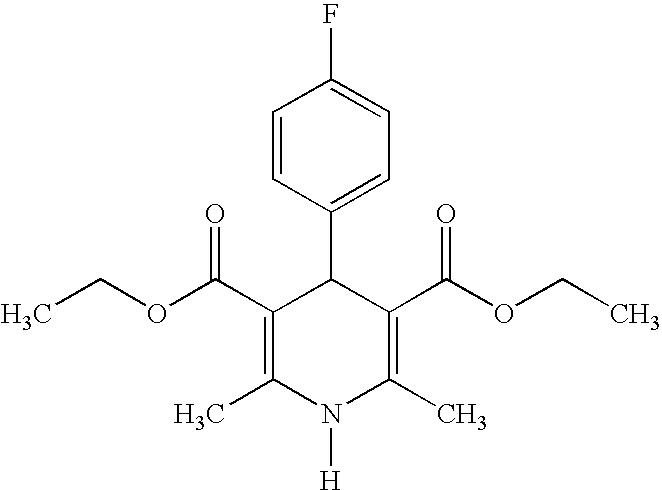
C1(C(OCC)=O)=C(C)N([H])C(C)=C(C(OCC)=O)C1C1=CC=C(F)C=C1
